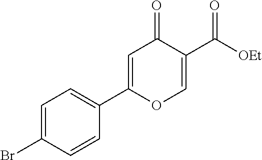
C1=C(Br)C=CC(C2=CC(=O)C(C([OEt])=O)=CO2)=C1
